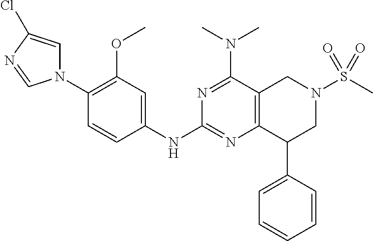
C1(N2C=C(Cl)N=C2)=C(OC)C=C(NC2=NC3=C(C(N(C)C)=N2)CN(S(C)(=O)=O)CC3C2=CC=CC=C2)C=C1
